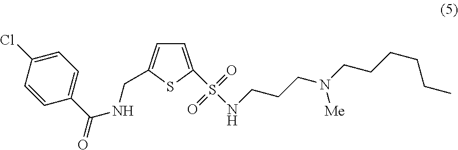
C1=C(Cl)C=CC(C(NCC2=CC=C(S(NCCCN(CCCCCC)[Me])(=O)=O)S2)=O)=C1
